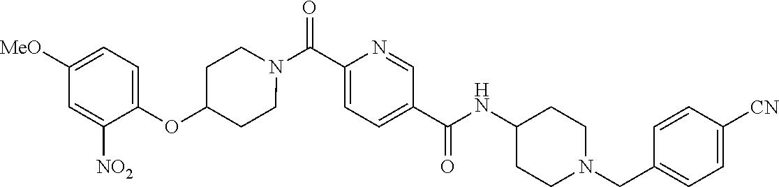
N(C(C1=CC=C(C(=O)N2CCC(OC3=CC=C([OMe])C=C3[NO2])CC2)N=C1)=O)C1CCN(CC2=CC=C([CN])C=C2)CC1
